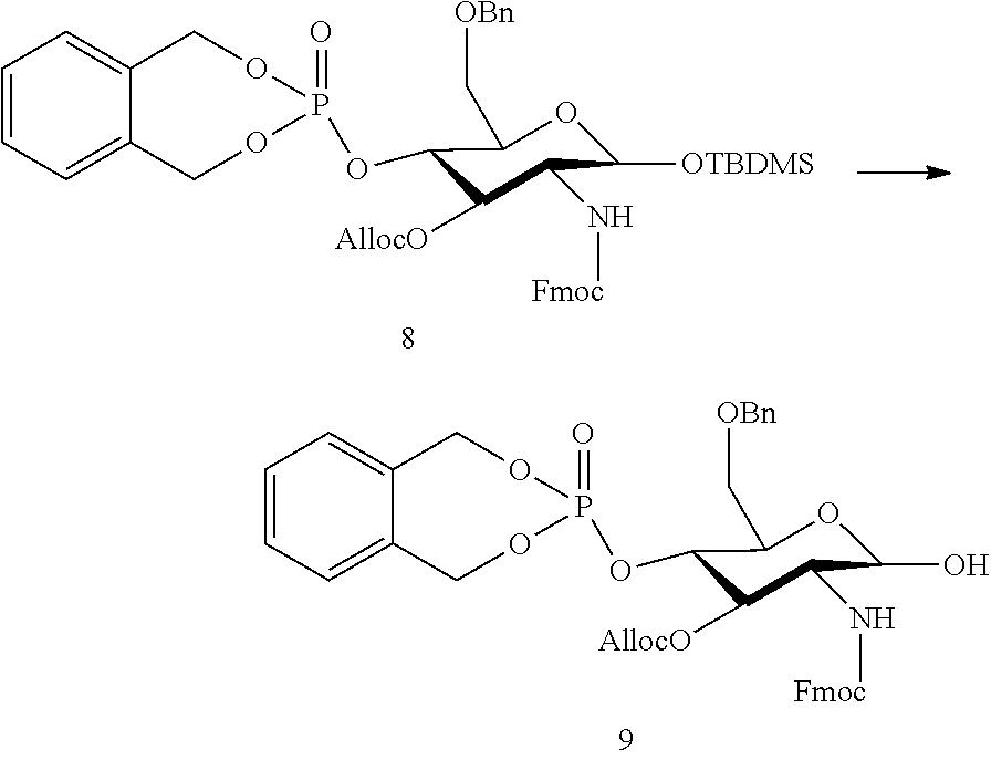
C1(OP2(=O)OCC3=CC=CC=C3CO2)C([AllocO])C(N[Fmoc])C([OTBDMS])OC1C[OBn].C1(OP2(=O)OCC3=CC=CC=C3CO2)C([AllocO])C(N[Fmoc])C(O)OC1C[OBn]
